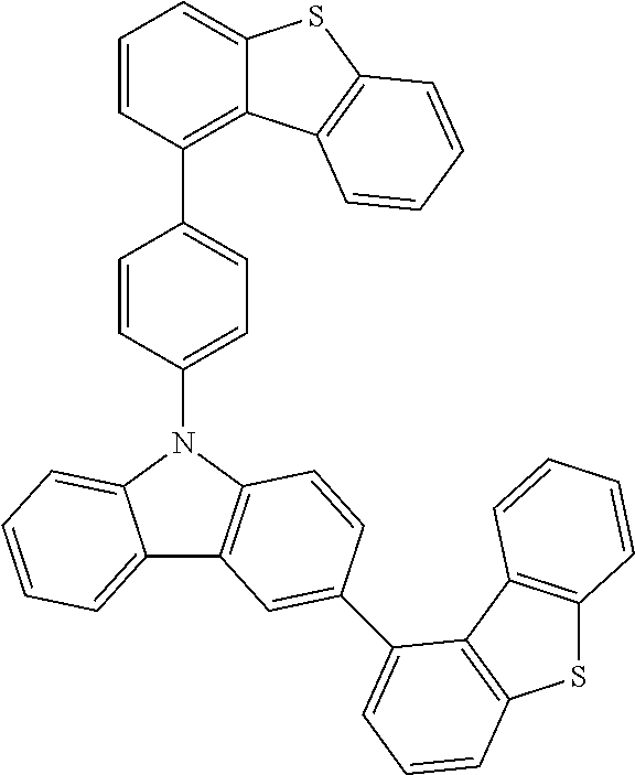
C12=CC=CC=C1N(C1=CC=C(C3=C4C(=CC=C3)SC3=C4C=CC=C3)C=C1)C1=C2C=C(C2=CC=CC3=C2C2=C(S3)C=CC=C2)C=C1
